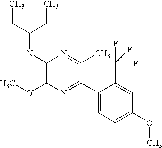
C1(NC(CC)CC)=C(OC)N=C(C2=CC=C(OC)C=C2C(F)(F)F)C(C)=N1
